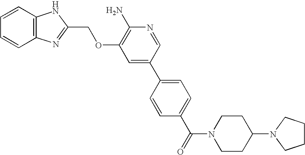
C1=CC2=C(C=C1)N=C(COC1=C(N)N=CC(C3=CC=C(C(=O)N4CCC(N5CCCC5)CC4)C=C3)=C1)N2
